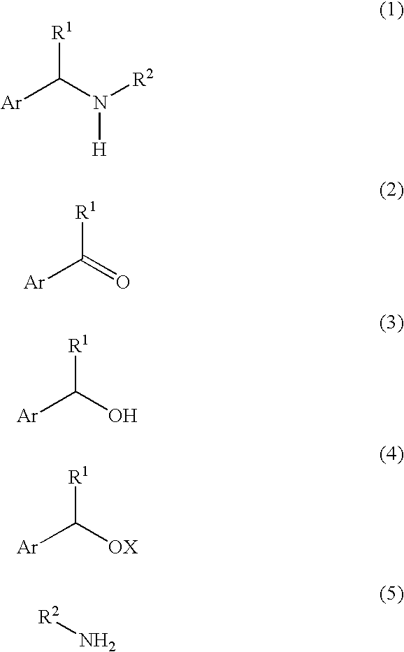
[Ar]C(N([R2])[H])[R1].[Ar]C(=O)[R1].[Ar]C(O)[R1].[Ar]C([OX])[R1].[R2]N
